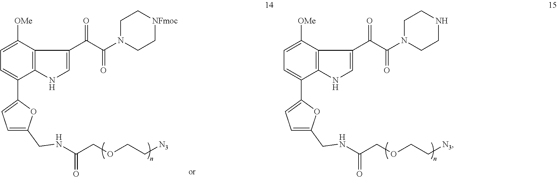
C1=C(C2=CC=C(CNC(COCC[N3])=O)O2)C2=C(C([OMe])=C1)C(C(C(N1CCNCC1)=O)=O)=CN2.C1=C(C2=CC=C(CNC(COCC[N3])=O)O2)C2=C(C([OMe])=C1)C(C(C(N1CC[NFmoc]CC1)=O)=O)=CN2
